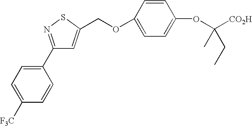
C1=C([F3C])C=CC(C2=NSC(COC3=CC=C(OC([CO2H])(C)CC)C=C3)=C2)=C1
